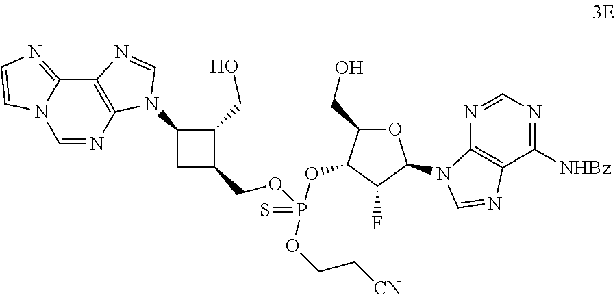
C12=C(N=CN3C1=NC=C3)N(C1CC(COP(OC3C(CO)OC(N4C5=C(C([NHBz])=NC=N5)N=C4)C3F)(=S)OCC[CN])C1CO)C=N2
